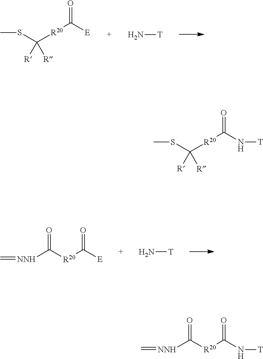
CSC([R20]C([E])=O)([R])[R].N[T].C=[NNH]C([R20]C([E])=O)=O.N[T].CSC([R20]C(N[T])=O)([R])[R].C=[NNH]C([R20]C(N[T])=O)=O
